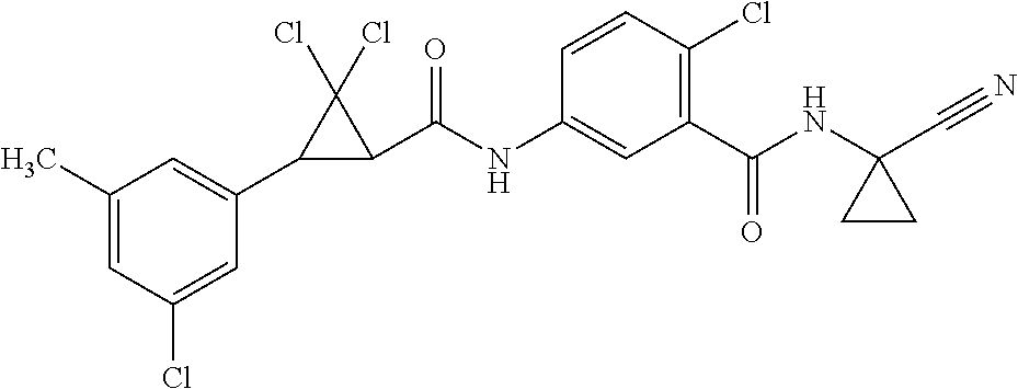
C1(C)=CC(Cl)=CC(C2C(C(NC3=CC(C(NC4(C#N)CC4)=O)=C(Cl)C=C3)=O)C2(Cl)Cl)=C1
